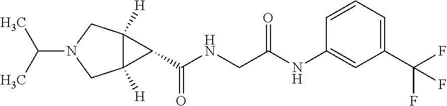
CC(C)N1CC2([H])C([H])(C1)C2C(NCC(NC1=CC(C(F)(F)F)=CC=C1)=O)=O
